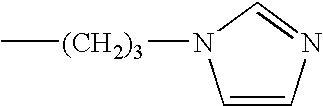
C1=CN=CN1[(CH2)3]C
